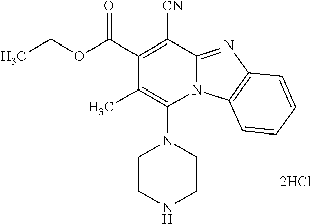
[2HCl].CC1=C(N2CCNCC2)N2C(=NC3=C2C=CC=C3)C([CN])=C1C(=O)OCC
